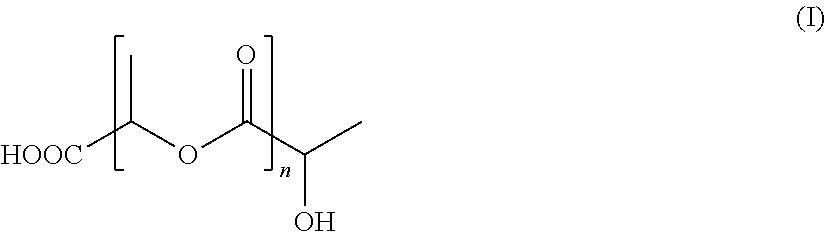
[HOOC]C(OC(=O)C(O)C)C
